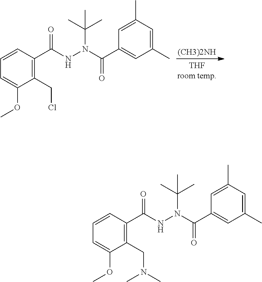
C1=CC(C(NN(C(C)(C)C)C(C2=CC(C)=CC(C)=C2)=O)=O)=C(CCl)C(OC)=C1.[(CH3)2NH].[THFroom temp].C1=CC(C(NN(C(C)(C)C)C(C2=CC(C)=CC(C)=C2)=O)=O)=C(CN(C)C)C(OC)=C1
